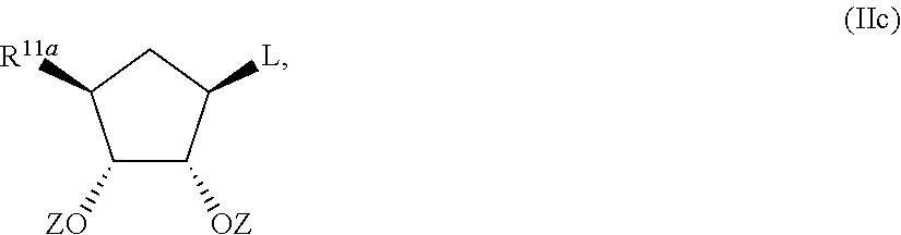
C1([ZO])C([OZ])C([L])CC1[R11a]
